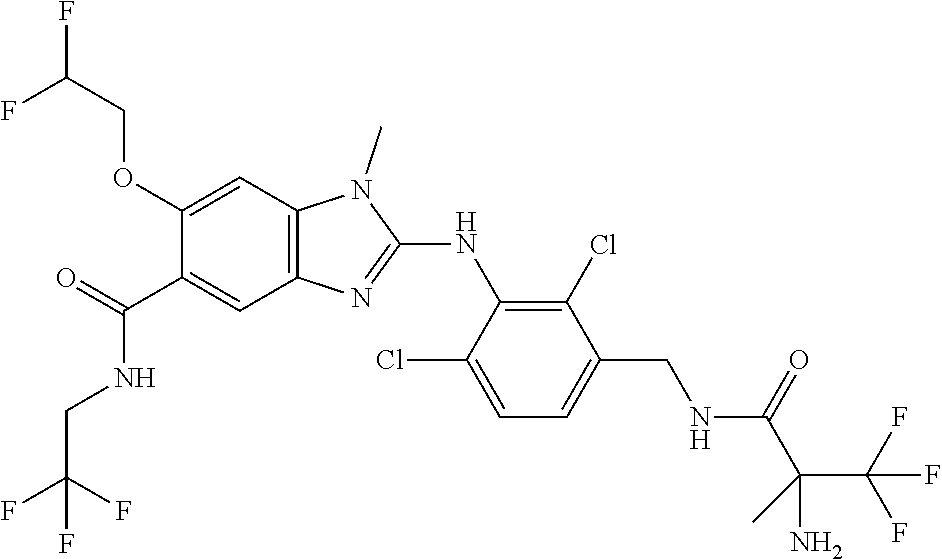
C1(OCC(F)F)=CC2=C(C=C1C(NCC(F)(F)F)=O)N=C(NC1=C(Cl)C(CNC(C(C)(C(F)(F)F)N)=O)=CC=C1Cl)N2C
